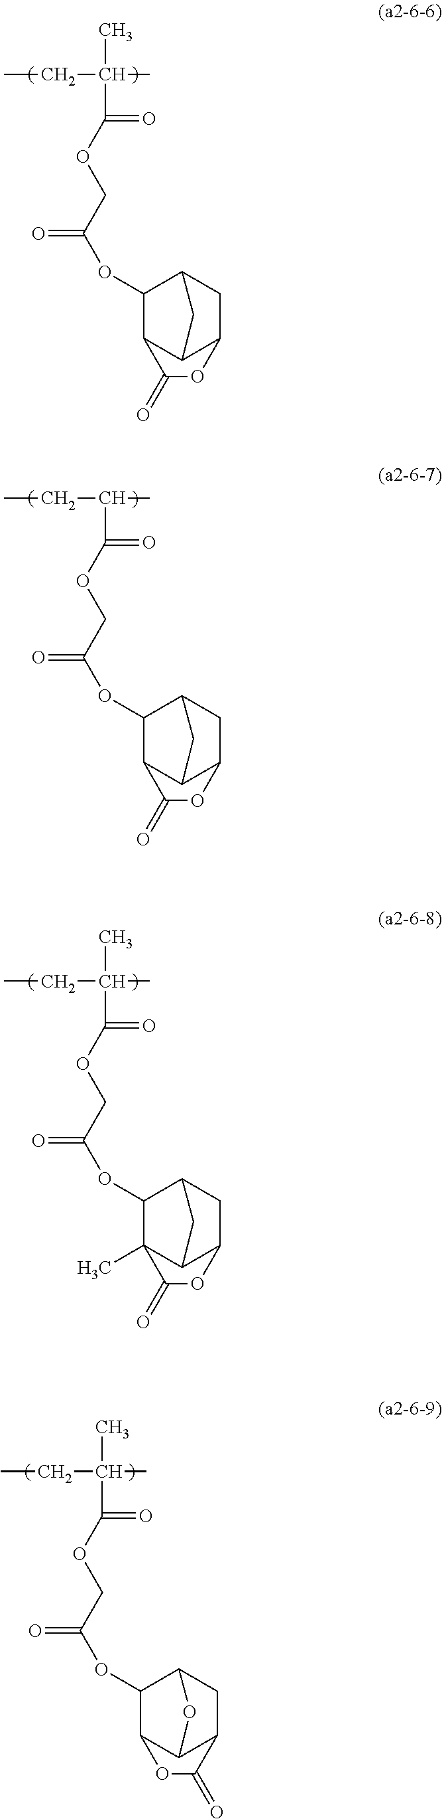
CCC(C)(C)C(OCC(OC1C2C3C(CC1C3)OC2=O)=O)=O.CCC(C)C(OCC(OC1C2C3C(CC1C3)OC2=O)=O)=O.CCC(C)(C)C(OCC(OC1C2(C)C3C(CC1C3)OC2=O)=O)=O.CCC(C)(C)C(OCC(OC1C2C3C(CC1O3)C(=O)O2)=O)=O
